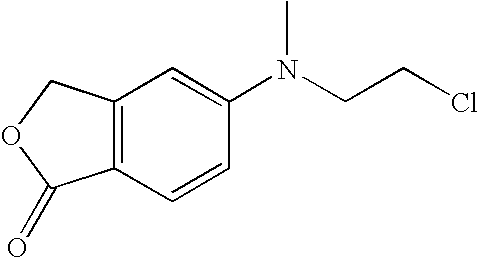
C12=C(C=C(N(CCCl)C)C=C1)COC2=O
